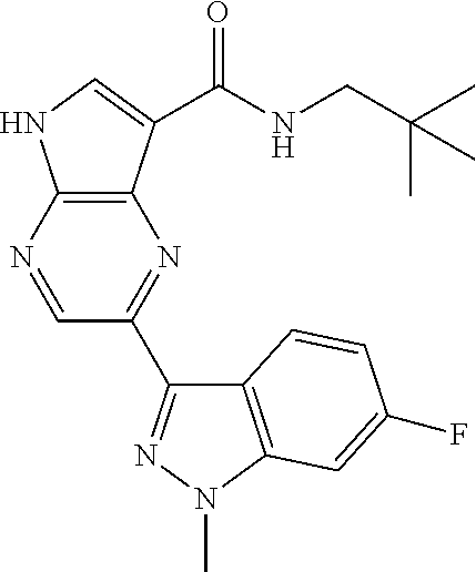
C12=C(N=CC(C3=NN(C)C4=C3C=CC(F)=C4)=N1)NC=C2C(=O)NCC(C)(C)C
